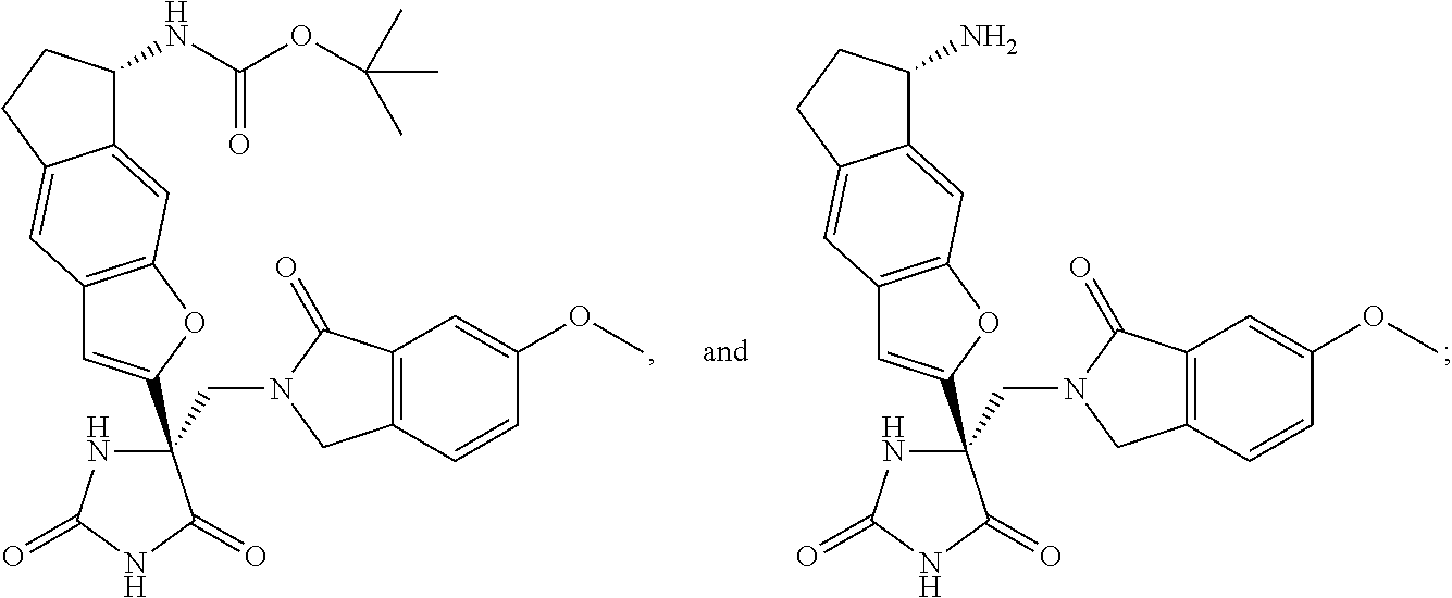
N1C(C2=CC3=C(O2)C=C2C(=C3)CCC2NC(OC(C)(C)C)=O)(CN2CC3=C(C2=O)C=C(OC)C=C3)C(=O)NC1=O.N1C(C2=CC3=C(O2)C=C2C(=C3)CCC2N)(CN2CC3=C(C2=O)C=C(OC)C=C3)C(=O)NC1=O
